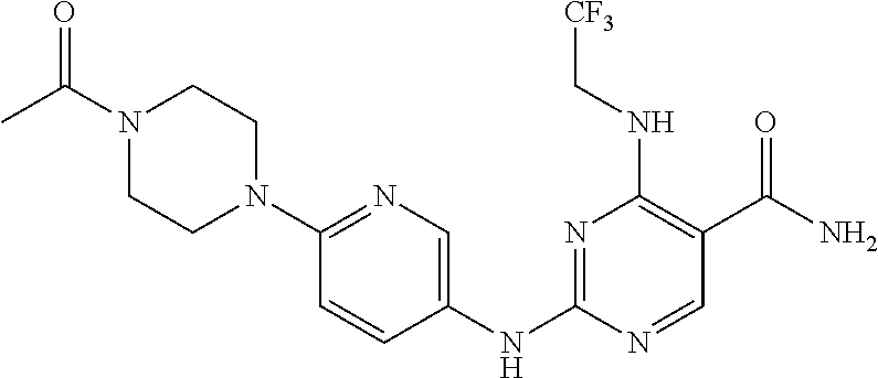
C1=CC(NC2=NC(NC[CF3])=C(C(N)=O)C=N2)=CN=C1N1CCN(C(=O)C)CC1
